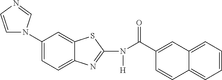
C1(N2C=CN=C2)=CC=C2C(=C1)SC(N(C(C1=CC3=CC=CC=C3C=C1)=O)[H])=N2
